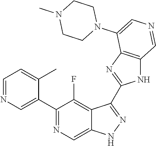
C1(C2=CN=CC=C2C)=NC=C2C(=C1F)C(C1=NC3=C(N1)C=NC=C3N1CCN(C)CC1)=NN2
